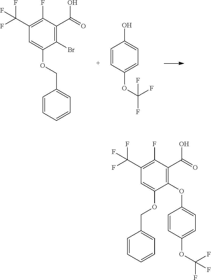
C1(C(F)(F)F)=C(F)C(C(=O)O)=C(Br)C(OCC2=CC=CC=C2)=C1.C1=CC(OC(F)(F)F)=CC=C1O.C1(C(F)(F)F)=C(F)C(C(=O)O)=C(OC2=CC=C(OC(F)(F)F)C=C2)C(OCC2=CC=CC=C2)=C1
